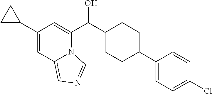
C(O)(C1CCC(C2=CC=C(Cl)C=C2)CC1)C1=CC(C2CC2)=CC2=CN=CN12
